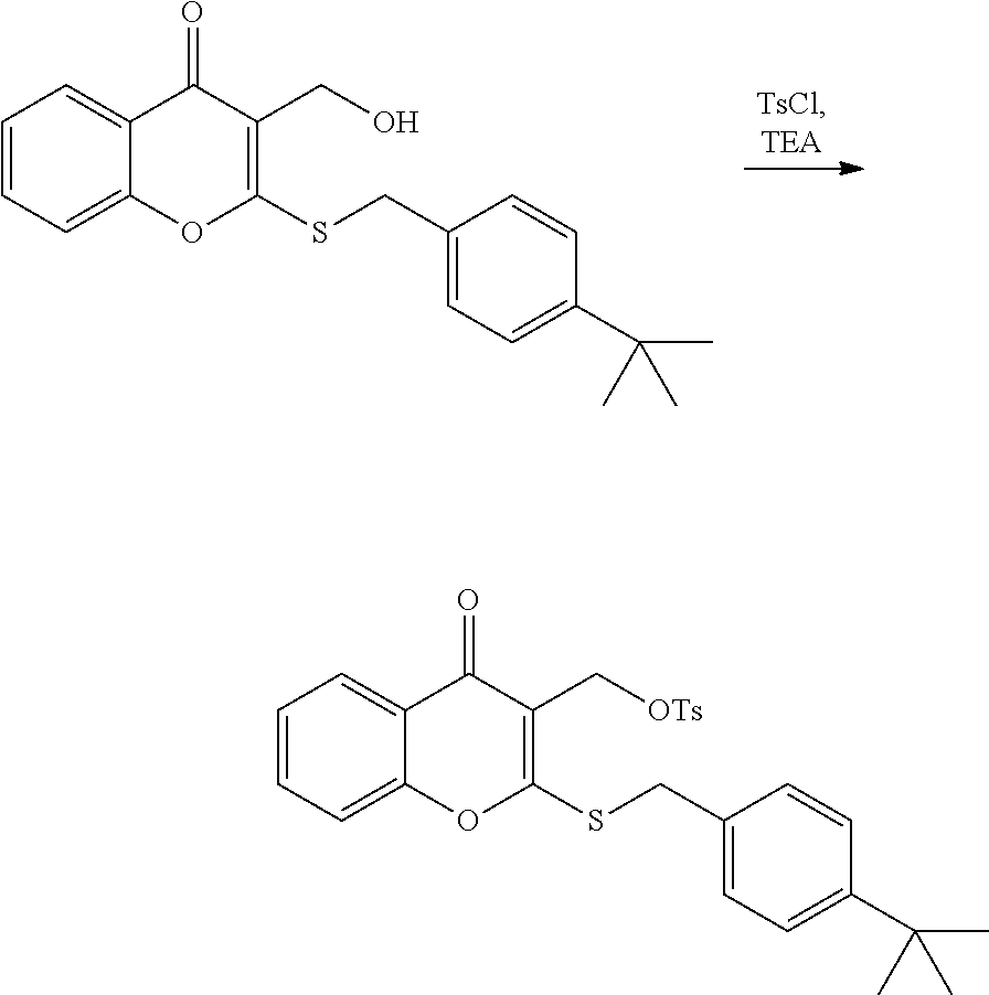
C1=CC=C2C(=C1)C(=O)C(CO)=C(SCC1=CC=C(C(C)(C)C)C=C1)O2.C1=CC=C2C(=C1)C(=O)C(C[OTs])=C(SCC1=CC=C(C(C)(C)C)C=C1)O2
